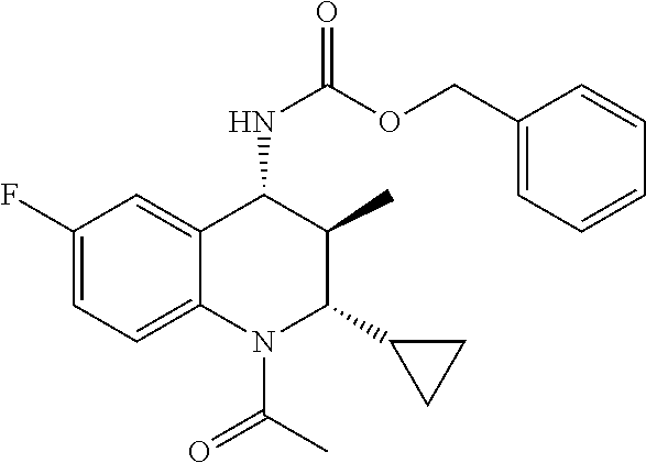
C1=C(F)C=C2C(=C1)N(C(C)=O)C(C1CC1)C(C)C2NC(=O)OCC1=CC=CC=C1
